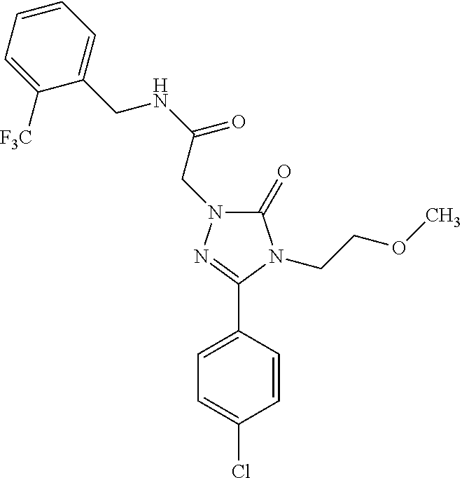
C1(=O)N(CC(NCC2=CC=CC=C2[F3C])=O)N=C(C2=CC=C(Cl)C=C2)N1CCOC
